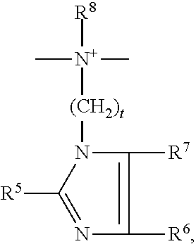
C1([R7])=C([R6])N=C([R5])N1[(CH2)t][N+](C)(C)[R8]
